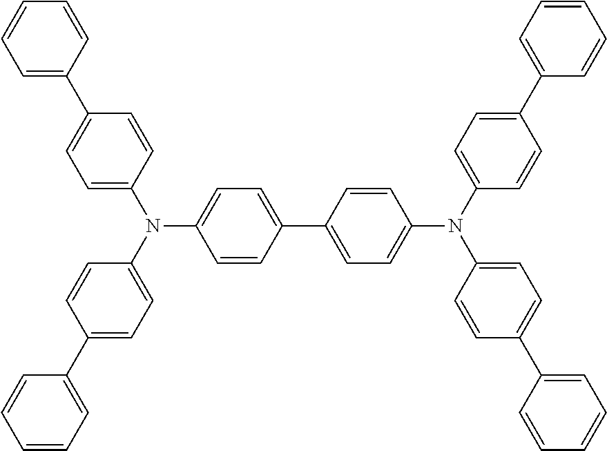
C1=C(C2=CC=C(N(C3=CC=C(C4=CC=CC=C4)C=C3)C3=CC=C(C4=CC=C(N(C5=CC=C(C6=CC=CC=C6)C=C5)C5=CC=C(C6=CC=CC=C6)C=C5)C=C4)C=C3)C=C2)C=CC=C1
